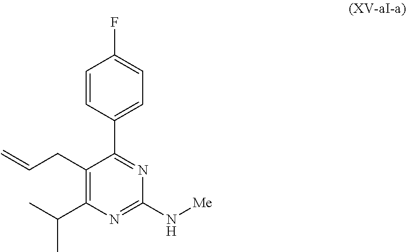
C1(N[Me])=NC(C(C)C)=C(CC=C)C(C2=CC=C(F)C=C2)=N1
